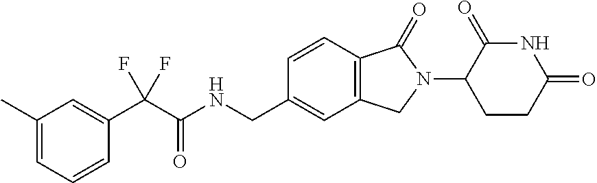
C1(C(C(=O)NCC2=CC3=C(C=C2)C(=O)N(C2CCC(=O)NC2=O)C3)(F)F)=CC(C)=CC=C1
